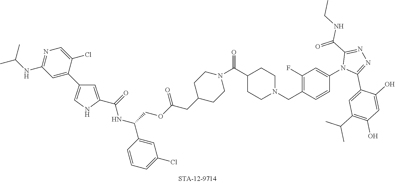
C1(C(=O)N2CCC(CC(OCC(C3=CC(Cl)=CC=C3)NC(=O)C3=CC(C4=CC(NC(C)C)=NC=C4Cl)=CN3)=O)CC2)CCN(CC2=C(F)C=C(N3C(C4=CC(C(C)C)=C(O)C=C4O)=NN=C3C(=O)NCC)C=C2)CC1
